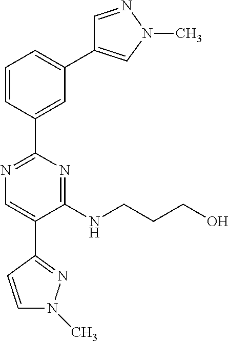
C1=CC(C2=NC=C(C3=NN(C)C=C3)C(NCCCO)=N2)=CC(C2=CN(C)N=C2)=C1
